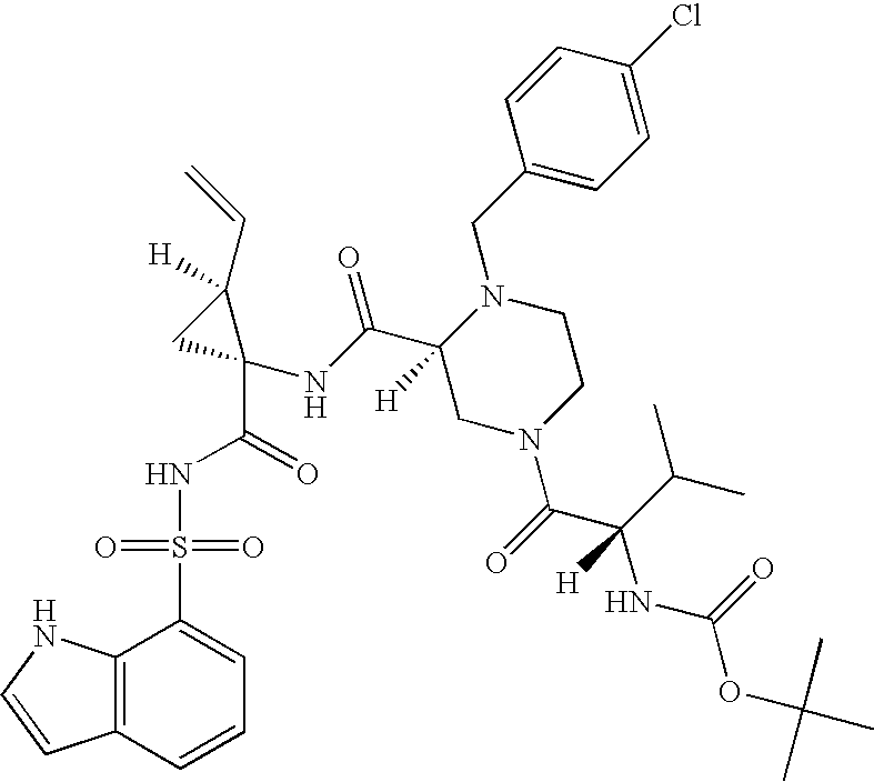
C1(C(NC2(C(NS(C3=CC=CC4=C3NC=C4)(=O)=O)=O)C(C=C)([H])C2)=O)([H])CN(C(=O)C(C(C)C)(NC(OC(C)(C)C)=O)[H])CCN1CC1=CC=C(Cl)C=C1
